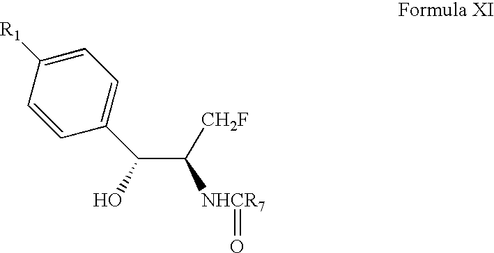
C1=CC(C(C([CH2F])[NHCR7]=O)O)=CC=C1[R1]
